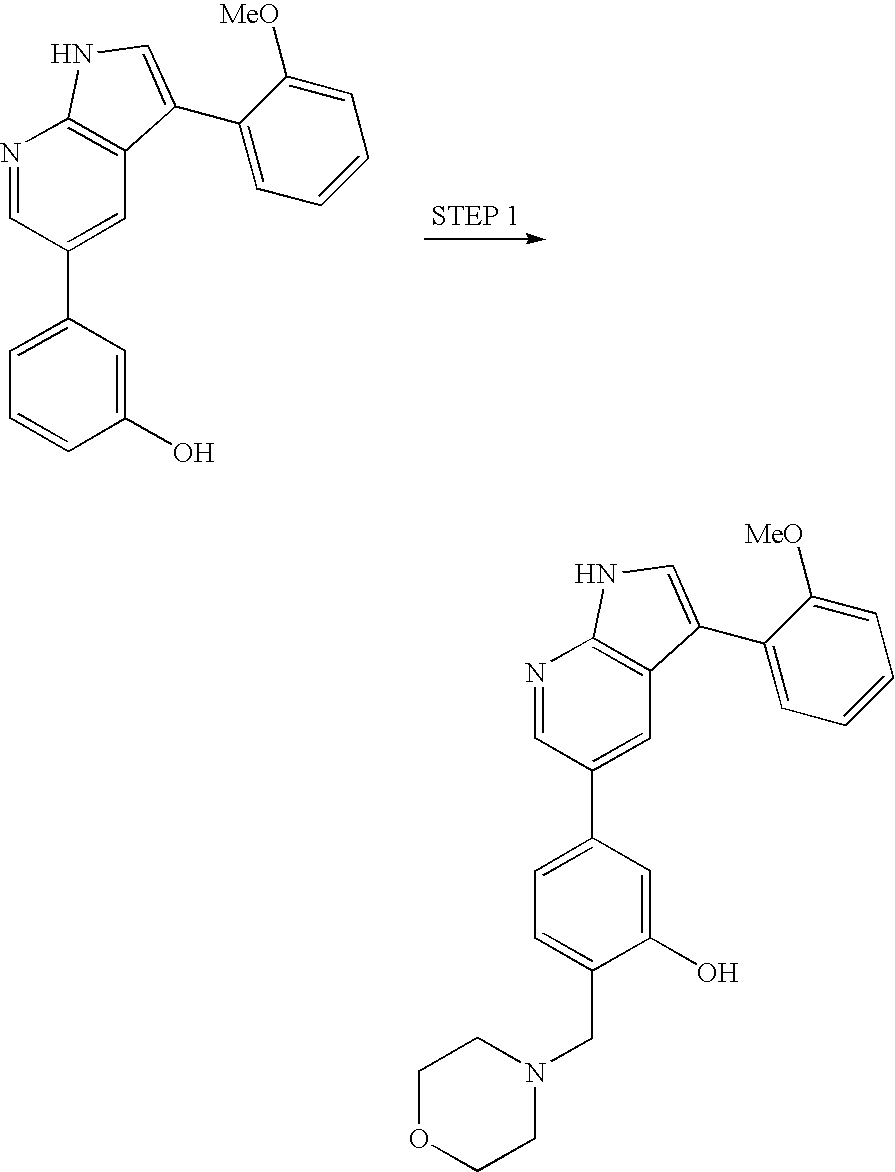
C1(C2=CC3=C(N=C2)NC=C3C2=CC=CC=C2[MeO])=CC=CC(O)=C1.C1(C2=CC3=C(N=C2)NC=C3C2=CC=CC=C2[MeO])=CC=C(CN2CCOCC2)C(O)=C1
